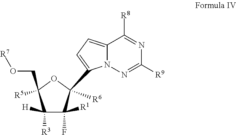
C1([R3])([H])C(F)([R1])C([R6])(C2=CC=C3C([R8])=NC([R9])=NN32)OC1(CO[R7])[R5]
